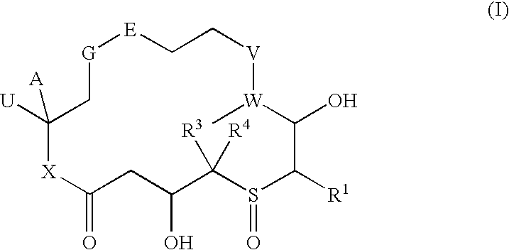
[X]1C(=O)CC(O)C([R3])([R4])S(=O)C([R1])C(O)[W](C)[V]CC[E][G]CC1([U])[A]
